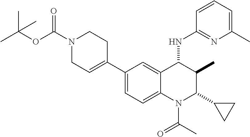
C1(C2=CCN(C(OC(C)(C)C)=O)CC2)=CC=C2C(=C1)C(NC1=NC(C)=CC=C1)C(C)C(C1CC1)N2C(C)=O
